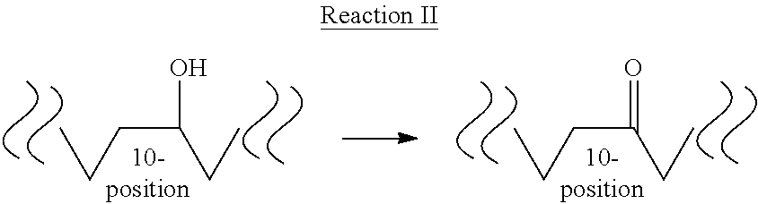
C(C(CC)O)CC.C(C(CC)=O)CC
